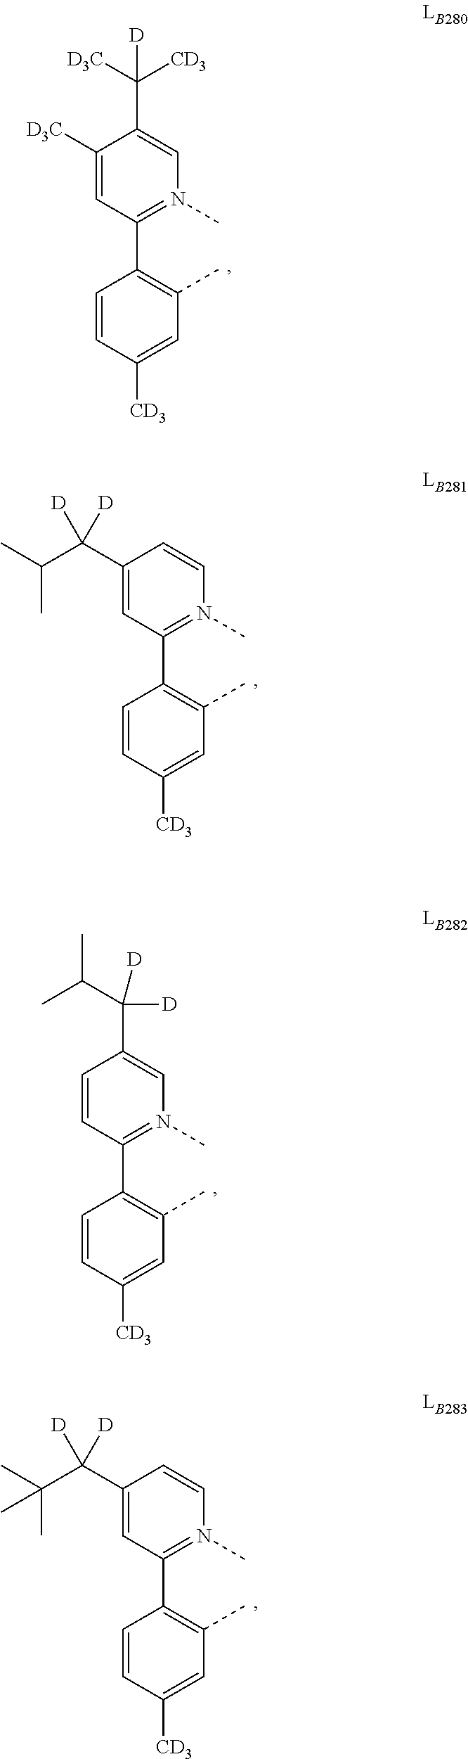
C1([D3C])=CC(C2=C(C)C=C([CD3])C=C2)=N(C)C=C1C([CD3])([D3C])[D].C1(C(C(C)C)([D])[D])=CC(C2=C(C)C=C([CD3])C=C2)=N(C)C=C1.C1=CC(C2=C(C)C=C([CD3])C=C2)=N(C)C=C1C(C(C)C)([D])[D].C1(C(C(C)(C)C)([D])[D])=CC(C2=C(C)C=C([CD3])C=C2)=N(C)C=C1
